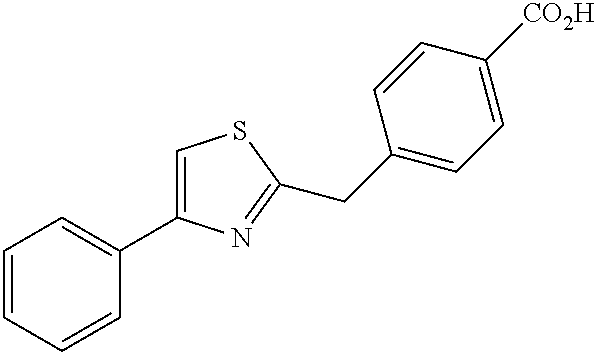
C1=CC=CC(C2=CSC(CC3=CC=C([CO2H])C=C3)=N2)=C1
